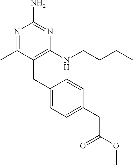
C1(CC2=CC=C(CC(OC)=O)C=C2)=C(NCCCC)N=C(N)N=C1C
